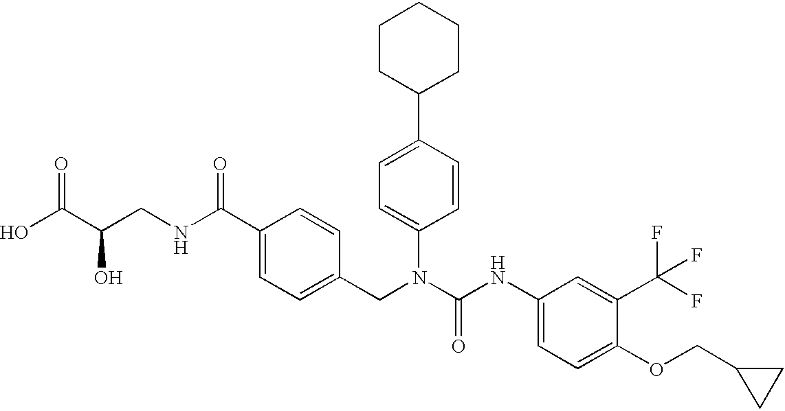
OC(C(CNC(C1=CC=C(CN(C(NC2=CC=C(OCC3CC3)C(C(F)(F)F)=C2)=O)C2=CC=C(C3CCCCC3)C=C2)C=C1)=O)O)=O
